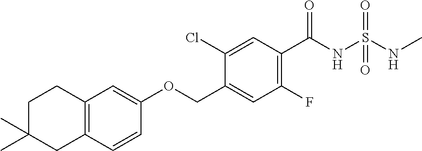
C1(F)=C(C(NS(NC)(=O)=O)=O)C=C(Cl)C(COC2=CC3=C(C=C2)CC(C)(C)CC3)=C1
